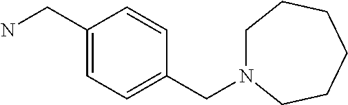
C1(CN)=CC=C(CN2CCCCCC2)C=C1
